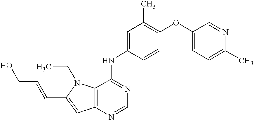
C12=C(N=CN=C1NC1=CC(C)=C(OC3=CC=C(C)N=C3)C=C1)C=C(C=CCO)N2CC
